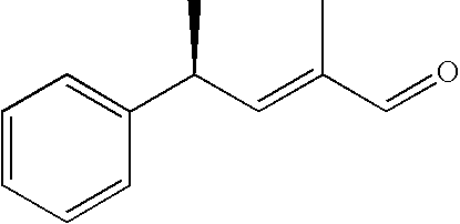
C1=CC=CC(C(C=C(C=O)C)C)=C1
